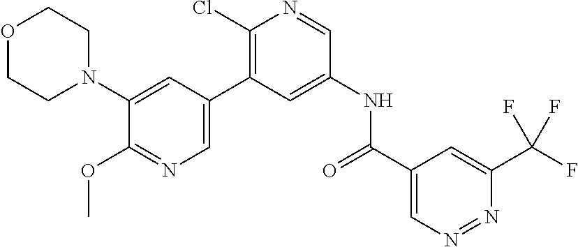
O1CCN(C2=CC(C3=C(Cl)N=CC(NC(C4=CN=NC(C(F)(F)F)=C4)=O)=C3)=CN=C2OC)CC1
